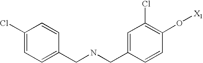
C(NCC1=CC(Cl)=C(O[X1])C=C1)C1=CC=C(Cl)C=C1
